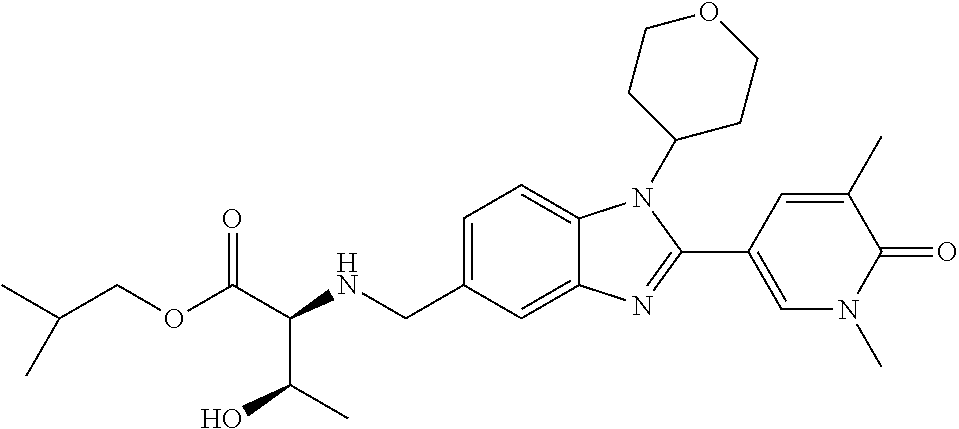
C1=C(CNC(C(OCC(C)C)=O)C(C)O)C=C2C(=C1)N(C1CCOCC1)C(C1=CN(C)C(=O)C(C)=C1)=N2
